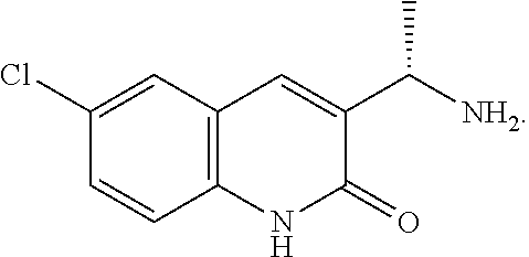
C1(=O)C(C([NH2])C)=CC2=C(N1)C=CC(Cl)=C2
